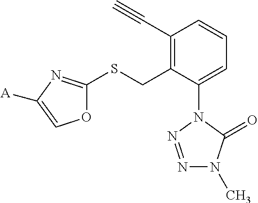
C1(C#C)=C(CSC2=NC([A])=CO2)C(N2N=NN(C)C2=O)=CC=C1
